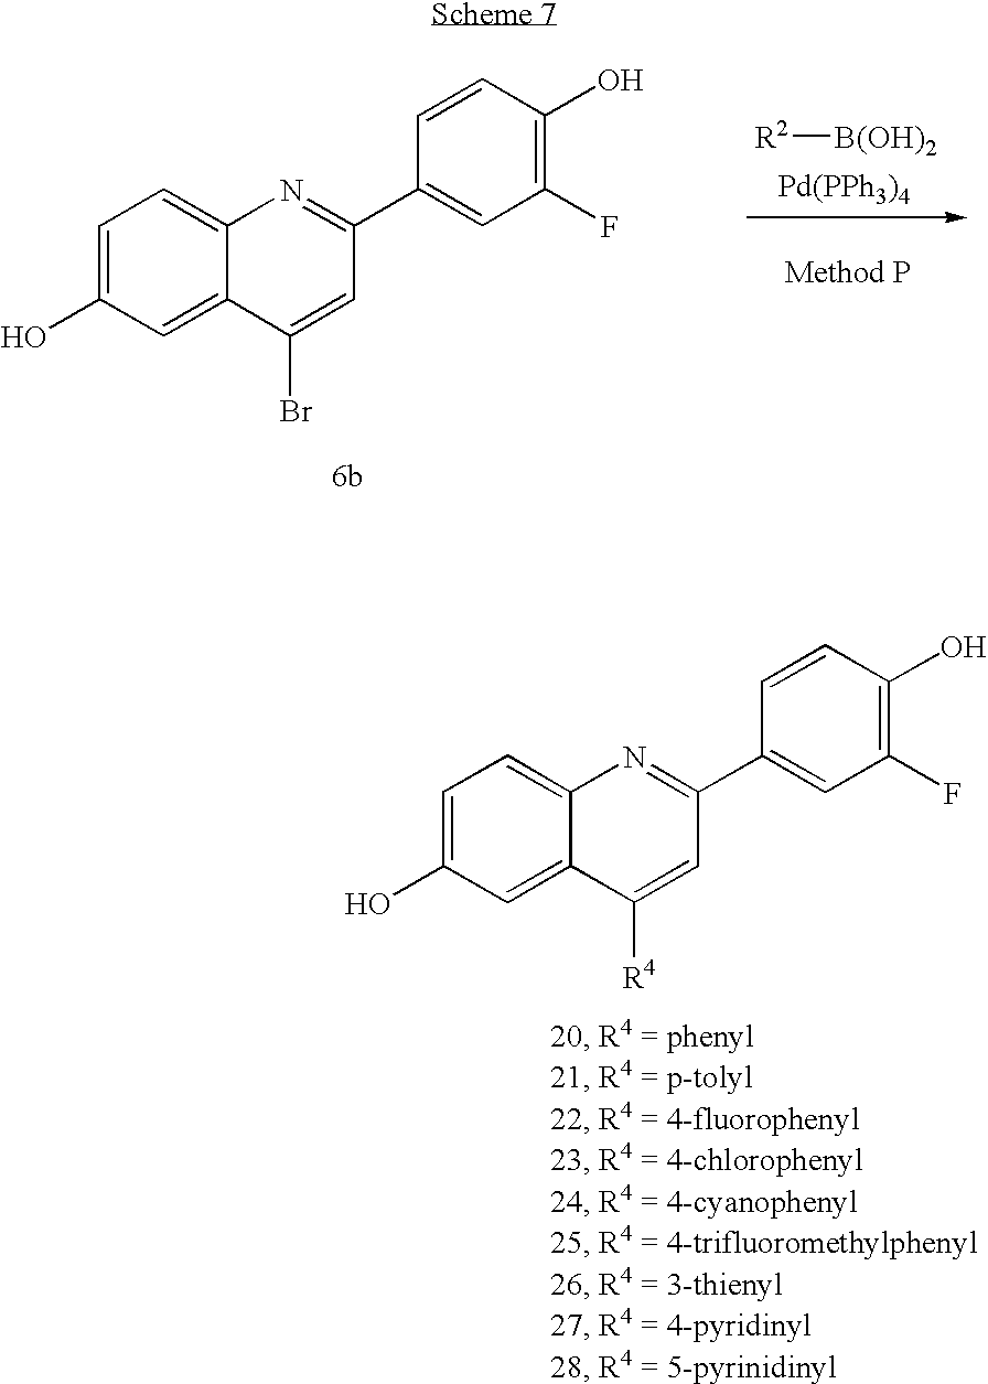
C1=C(O)C=C2C(=C1)N=C(C1=CC(F)=C(O)C=C1)C=C2Br.[R2][B(OH)2].[Pd(PPh3)4].C1=C(O)C=C2C(=C1)N=C(C1=CC(F)=C(O)C=C1)C=C2[R4]
